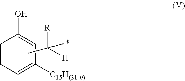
C1=CC=C([C15H(31-n)])C=C1O.CC([R])(*)[H]
